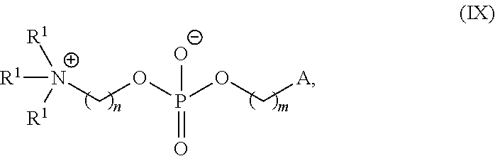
[A]COP(OC[N+]([R1])([R1])[R1])(=O)[O-]
